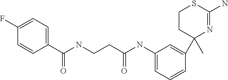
C1(C(NCCC(NC2=CC=CC(C3(C)N=C(N)SCC3)=C2)=O)=O)=CC=C(F)C=C1
